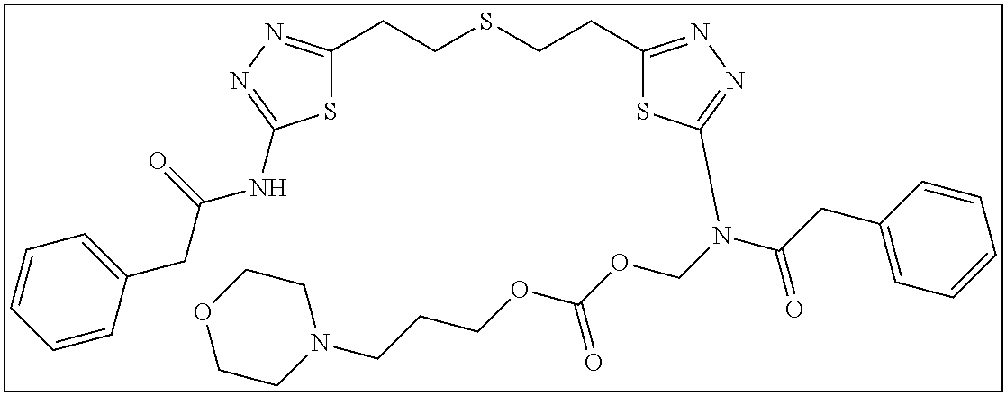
S1C(CCSCCC2=NN=C(N(COC(OCCCN3CCOCC3)=O)C(CC3=CC=CC=C3)=O)S2)=NN=C1NC(CC1=CC=CC=C1)=O
